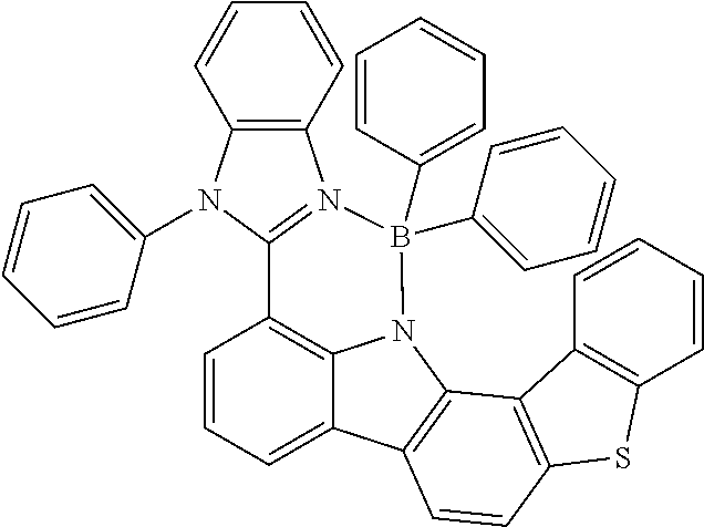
C1=CC=C2C3=C1C1=N(C4=C(N1C1=CC=CC=C1)C=CC=C4)B(C1=CC=CC=C1)(C1=CC=CC=C1)N3C1=C2C=CC2=C1C1=C(S2)C=CC=C1
